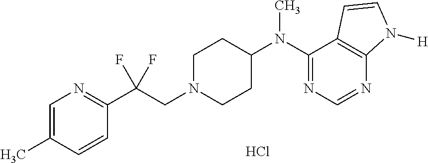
C1(N(C2CCN(CC(C3=NC=C(C)C=C3)(F)F)CC2)C)=NC=NC2=C1C=CN2[H].Cl
